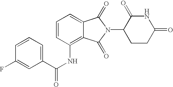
N1C(=O)CCC(N2C(=O)C3=CC=CC(NC(C4=CC=CC(F)=C4)=O)=C3C2=O)C1=O
